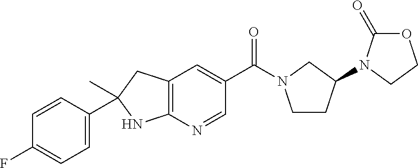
C1(=O)OCCN1C1CCN(C(C2=CC3=C(N=C2)NC(C2=CC=C(F)C=C2)(C)C3)=O)C1
